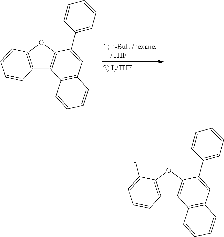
C12=C(OC3=C1C1=C(C=C3C3=CC=CC=C3)C=CC=C1)C=CC=C2.C12=C(OC3=C1C1=C(C=C3C3=CC=CC=C3)C=CC=C1)C(I)=CC=C2
